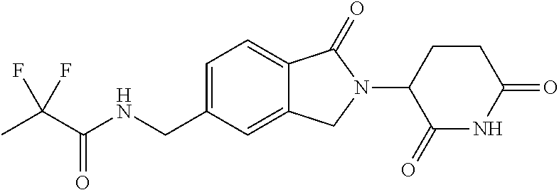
CC(C(=O)NCC1=CC=C2C(=C1)CN(C1C(=O)NC(=O)CC1)C2=O)(F)F
